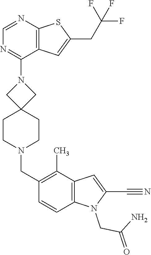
N1(C2=NC=NC3=C2C=C(CC(F)(F)F)S3)CC2(CCN(CC3=C(C)C4=C(C=C3)N(CC(N)=O)C(C#N)=C4)CC2)C1
